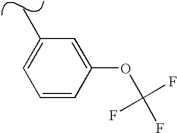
C1=CC(OC(F)(F)F)=CC(C)=C1
